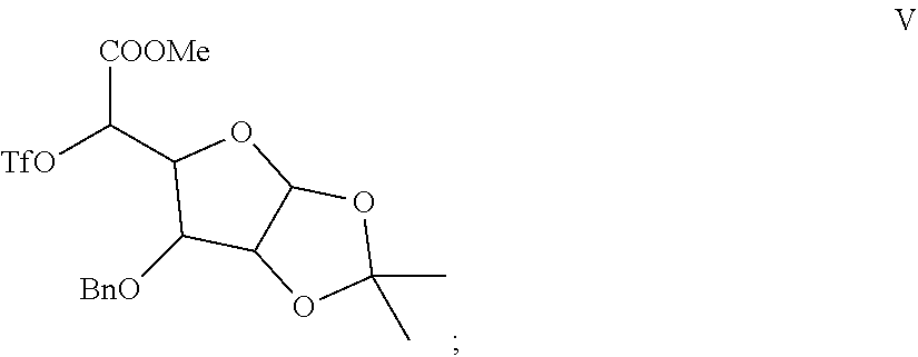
C(C1C([BnO])C2C(O1)OC(C)(C)O2)([COOMe])[TfO]
